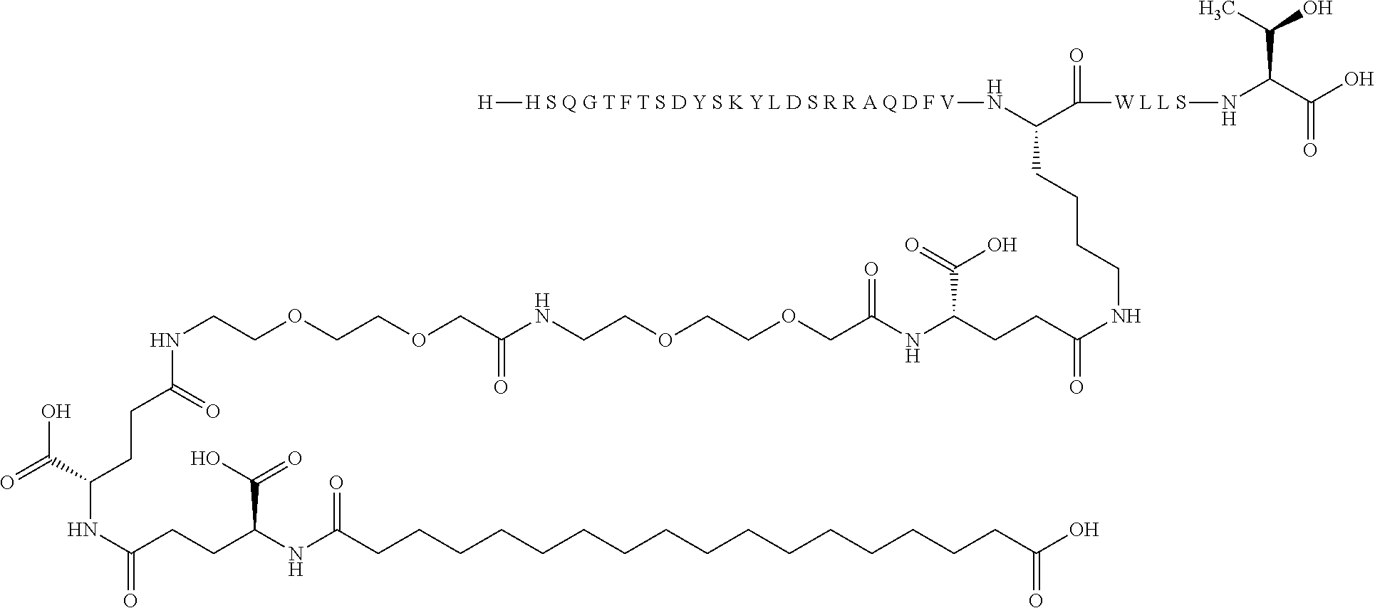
N(CCOCCOCC(NCCOCCOCC(NC(CCC(NCCCCC(N[H S Q G T F T S D Y S K Y L D S R R A Q D F V][H])C([W L L S]NC(C(O)=O)C(O)C)=O)=O)C(=O)O)=O)=O)C(CCC(NC(=O)CCC(NC(CCCCCCCCCCCCCCCCC(O)=O)=O)C(O)=O)C(=O)O)=O
